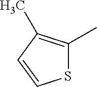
S1C(C)=C(C)C=C1
